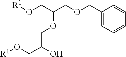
O(CC(CO[R1])OCC(CO[R1])O)CC1=CC=CC=C1
